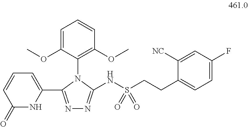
N(S(=O)(CCC1=CC=C(F)C=C1[NC])=O)C1=NN=C(C2=CC=CC(=O)N2)N1C1=C(OC)C=CC=C1OC
